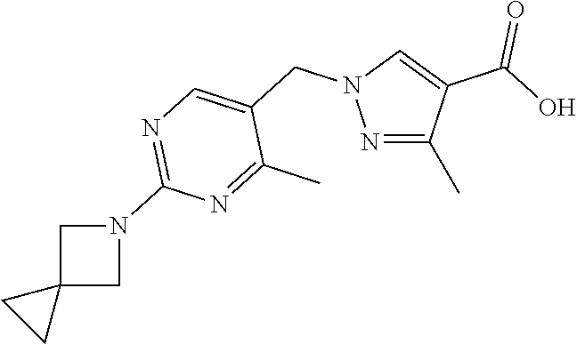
CC1=NN(CC2=CN=C(N3CC4(C3)CC4)N=C2C)C=C1C(O)=O
